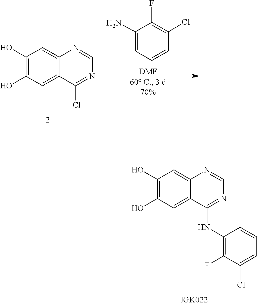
C1(O)=C(O)C=C2C(=C1)N=CN=C2Cl.C1=C(N)C(F)=C(Cl)C=C1.[DMF].C1=NC2=CC(O)=C(O)C=C2C(NC2=C(F)C(Cl)=CC=C2)=N1
